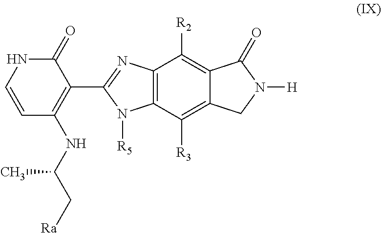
C12=C(C([R3])=C3C(=C1[R2])C(=O)N([H])C3)N([R5])C(C1=C(NC(C)C[Ra])C=CNC1=O)=N2
